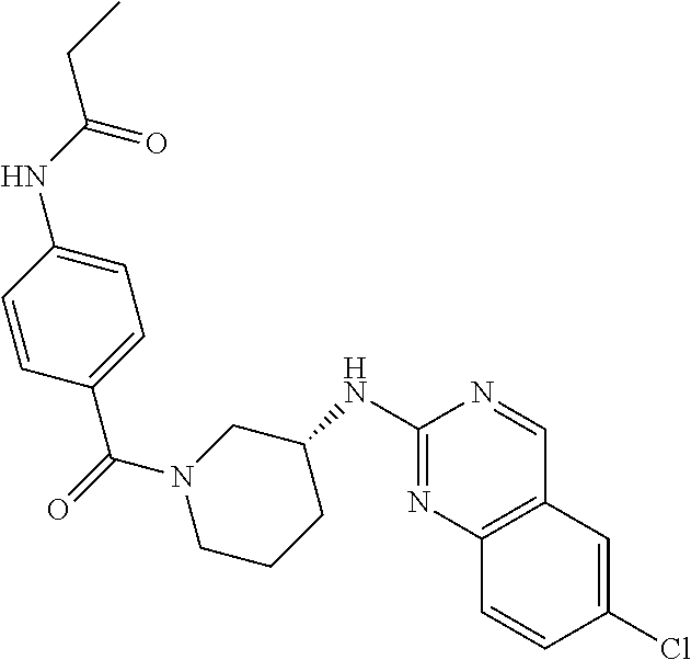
C1(NC2CN(C(=O)C3=CC=C(NC(CC)=O)C=C3)CCC2)=NC2=C(C=N1)C=C(Cl)C=C2
